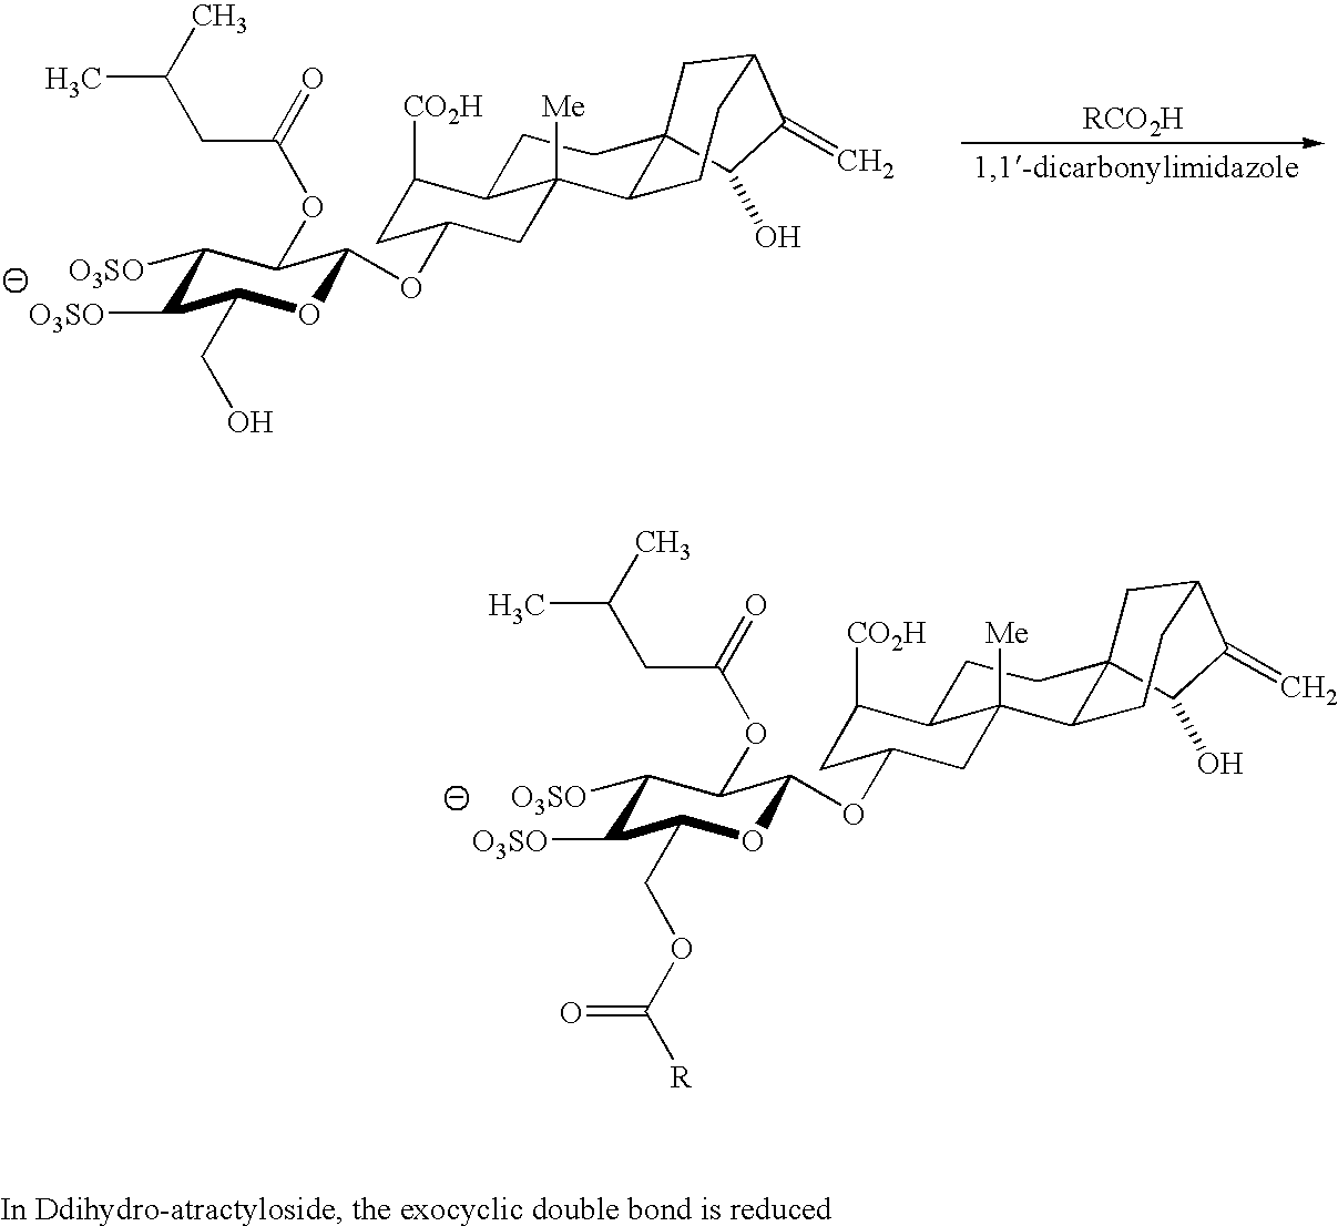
C1([O3SO])C([O3SO])C(COC([R])=O)OC(OC2CC([CO2H])C3CCC45C(C3([Me])C2)CCC(C4)C(=C)C5O)C1OC(CC(C)C)=O.C1([O3SO])C([O3SO])C(CO)OC(OC2CC([CO2H])C3CCC45C(C3([Me])C2)CCC(C4)C(=C)C5O)C1OC(CC(C)C)=O
